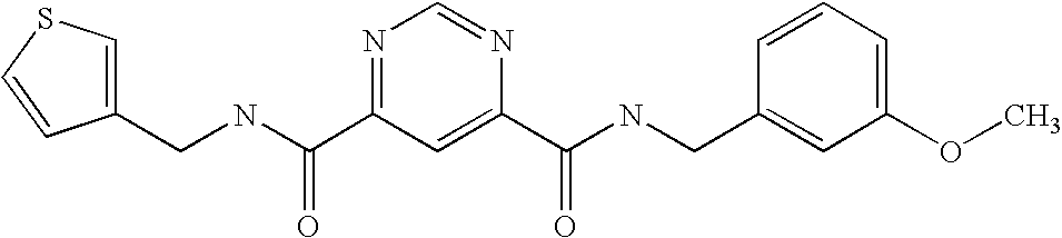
C(NC(=O)C1=NC=NC(C(=O)NCC2=CC(OC)=CC=C2)=C1)C1=CSC=C1
